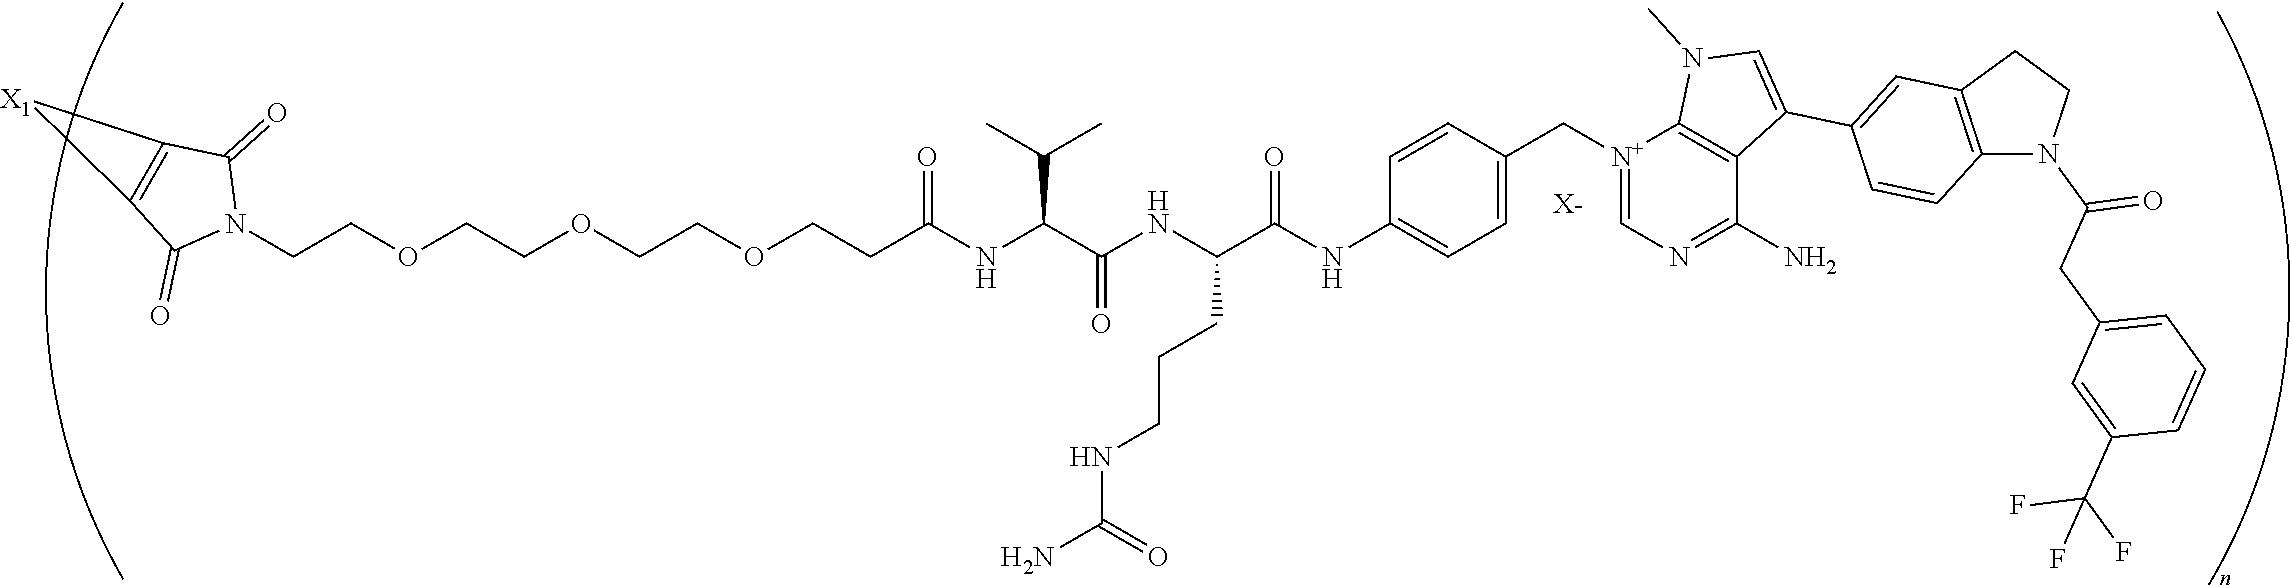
[X-].C(COCCOCCOCCC(NC(C(NC(C(NC1=CC=C(C[N+]2=CN=C(N)C3=C2N(C)C=C3C2=CC3=C(C=C2)N(C(CC2=CC=CC(C(F)(F)F)=C2)=O)CC3)C=C1)=O)CCCNC(N)=O)=O)C(C)C)=O)N1C(=O)C2=C(C1=O)[X1]2
